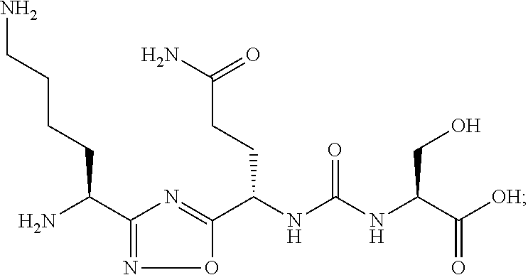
NC(C1=NOC(C(NC(NC(C([OH])=O)CO)=O)CCC(N)=O)=N1)CCCCN
